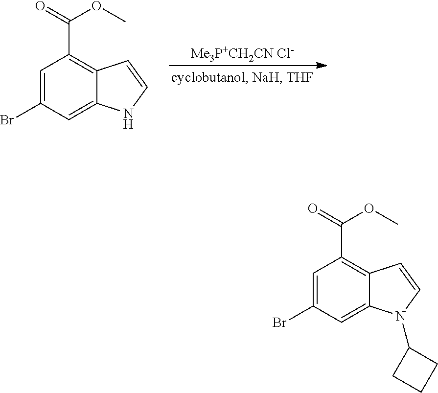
C1=C(Br)C=C2C(=C1C(OC)=O)C=CN2C1CCC1.C1=C(Br)C=C2C(=C1C(OC)=O)C=CN2.[Me3P+CH2CN Cl-]
